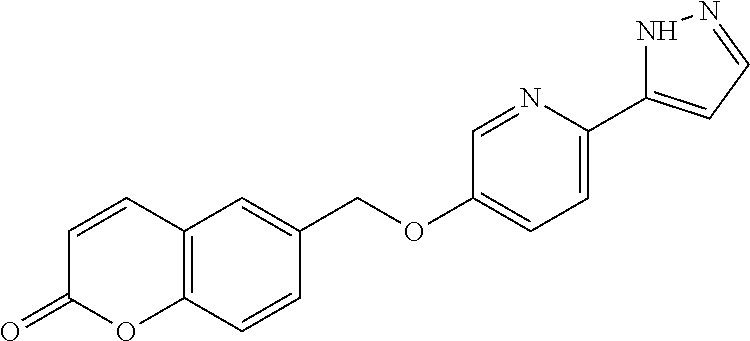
C12=C(C=CC(COC3=CC=C(C4=CC=NN4)N=C3)=C1)OC(=O)C=C2
